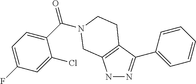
N1N=C(C2=CC=CC=C2)C2=C1CN(C(C1=CC=C(F)C=C1Cl)=O)CC2
